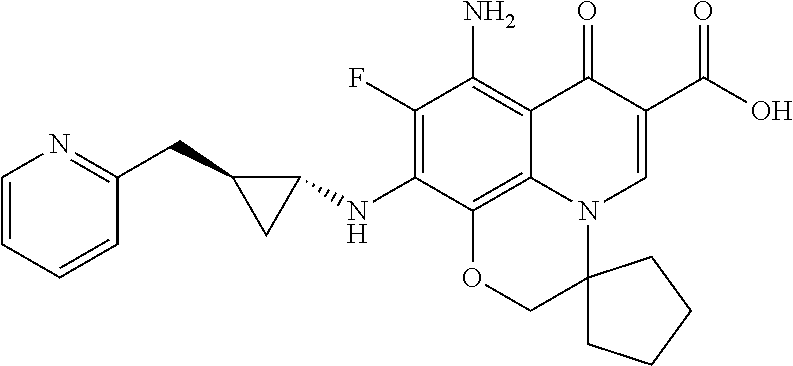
N(C1=C(F)C(N)=C2C(=O)C(C(O)=O)=CN3C2=C1OCC31CCCC1)C1C(CC2=NC=CC=C2)C1
